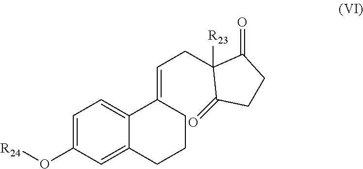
C1=C(O[R24])C=C2C(=C1)C(=CCC1([R23])C(=O)CCC1=O)CCC2
